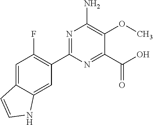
N1=C(C2=C(F)C=C3C(=C2)NC=C3)N=C(C(O)=O)C(OC)=C1N
